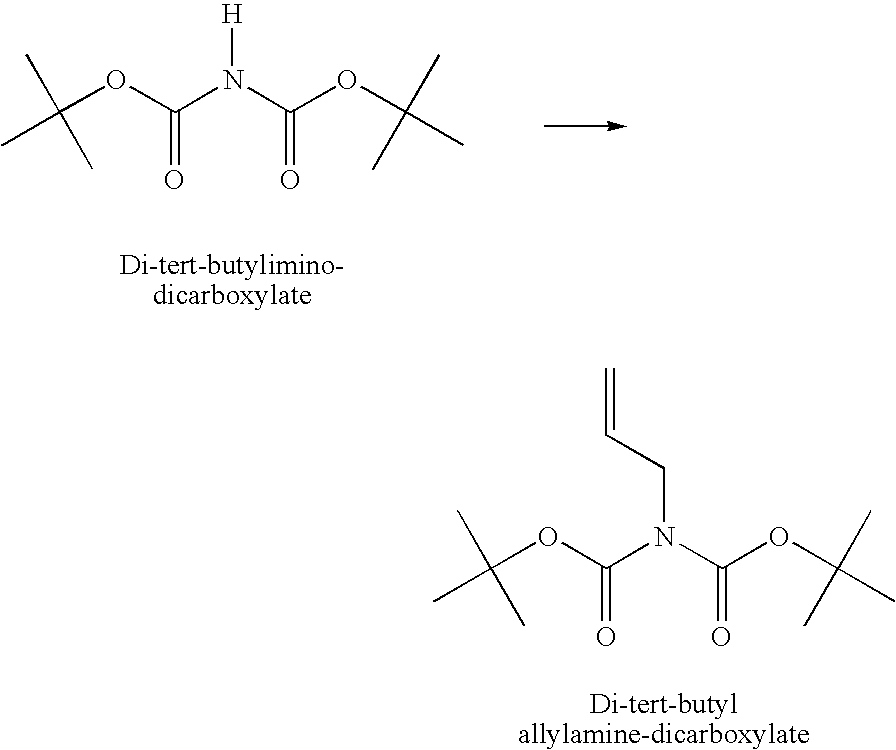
C(OC(N(C(OC(C)(C)C)=O)[H])=O)(C)(C)C.C(OC(N(C(OC(C)(C)C)=O)CC=C)=O)(C)(C)C
